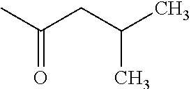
CC(CC(C)C)=O
